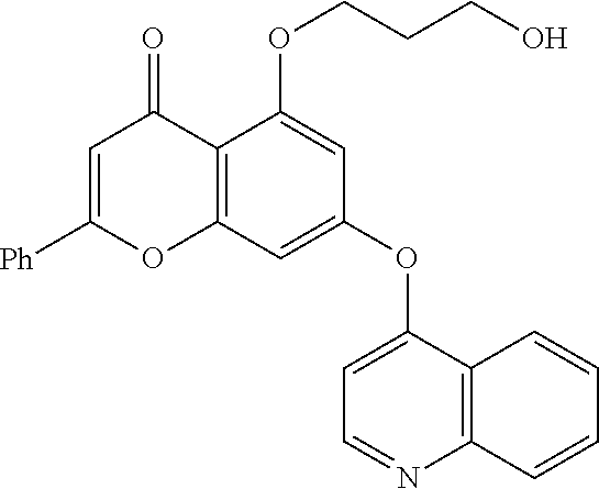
C12=C(C=C(OC3=CC=NC4=C3C=CC=C4)C=C1OCCCO)OC([Ph])=CC2=O
